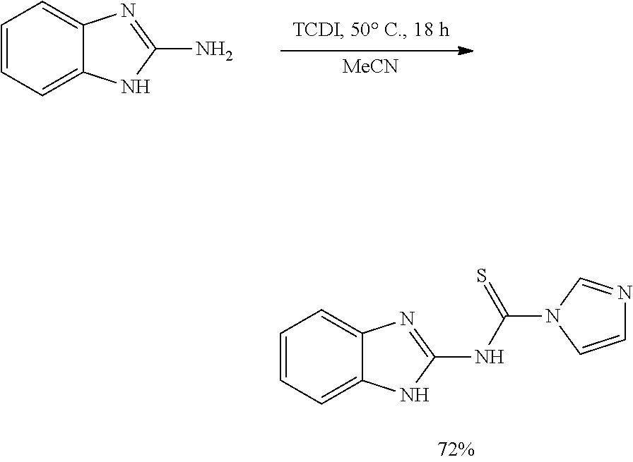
C1=CC=C2C(=C1)N=C(N)N2.[MeCN].C1=CC=C2C(=C1)N=C(NC(=S)N1C=CN=C1)N2
